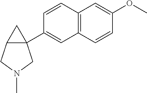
C12(C3=CC4=C(C=C3)C=C(OC)C=C4)C(CN(C)C1)C2
